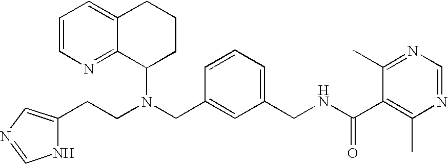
N(CC1=CC(CNC(C2=C(C)N=CN=C2C)=O)=CC=C1)(C1CCCC2=CC=CN=C12)CCC1=CN=CN1
